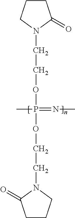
C1CCN(CCOP(C)(=NC)OCCN2CCCC2=O)C1=O
